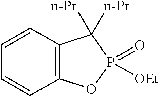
C1=CC2=C(C=C1)OP(=O)([OEt])C2([n-Pr])[n-Pr]
